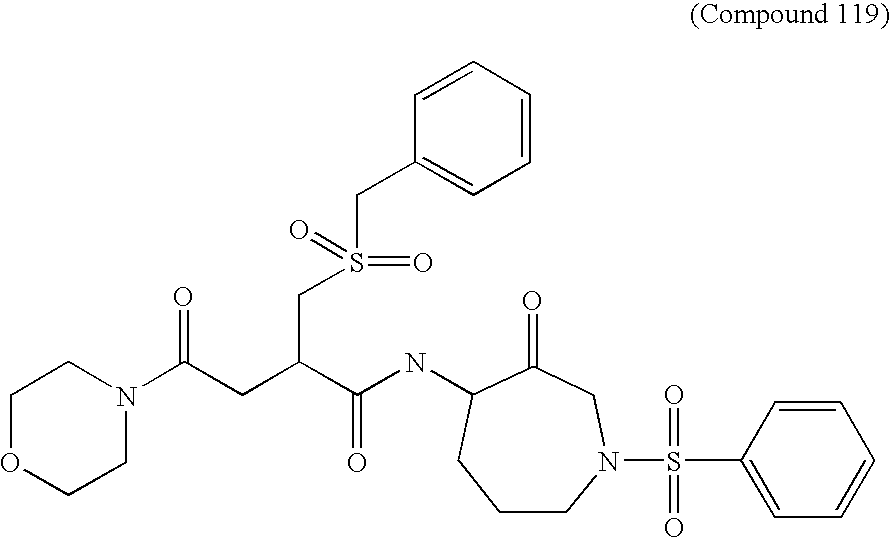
C1OCCN(C(CC(C(NC2C(=O)CN(S(=O)(=O)C3=CC=CC=C3)CCC2)=O)CS(CC2=CC=CC=C2)(=O)=O)=O)C1
